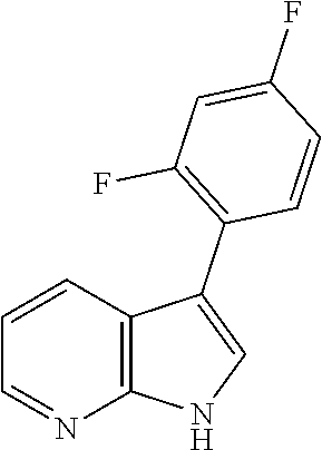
C1=CC2=C(N=C1)NC=C2C1=C(F)C=C(F)C=C1
